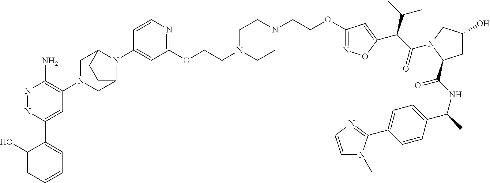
C(COC1=NOC(C(C(=O)N2CC(O)CC2C(NC(C)C2=CC=C(C3=NC=CN3C)C=C2)=O)C(C)C)=C1)N1CCN(CCOC2=NC=CC(N3C4CN(C5=C(N)N=NC(C6=CC=CC=C6O)=C5)CC3CC4)=C2)CC1
